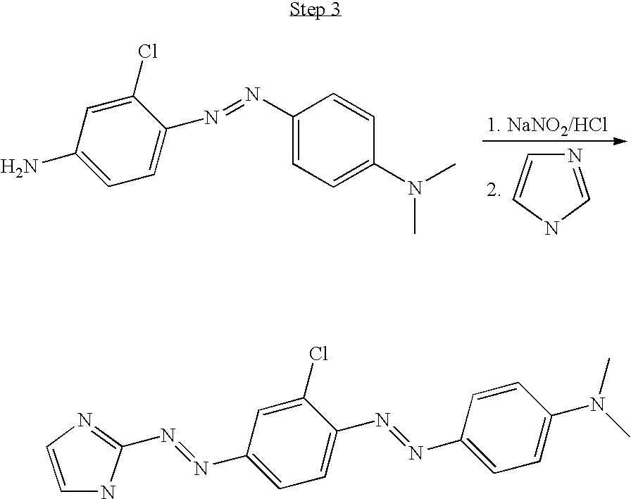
N1=CNC=C1.C1=C(N=NC2=CC=C(N)C=C2Cl)C=CC(N(C)C)=C1.C1(N=NC2=NC=CN2)=CC=C(N=NC2=CC=C(N(C)C)C=C2)C(Cl)=C1
